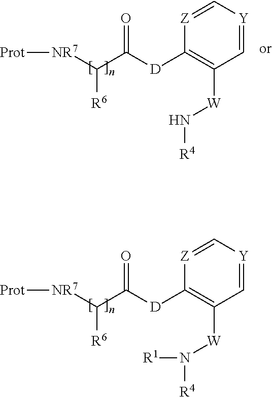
[Prot][NR7]C(C([D]C1=C([W]N([R4])[R1])C=[Y]C=[Z]1)=O)[R6].[Prot][NR7]C(C([D]C1=C([W]N[R4])C=[Y]C=[Z]1)=O)[R6]
